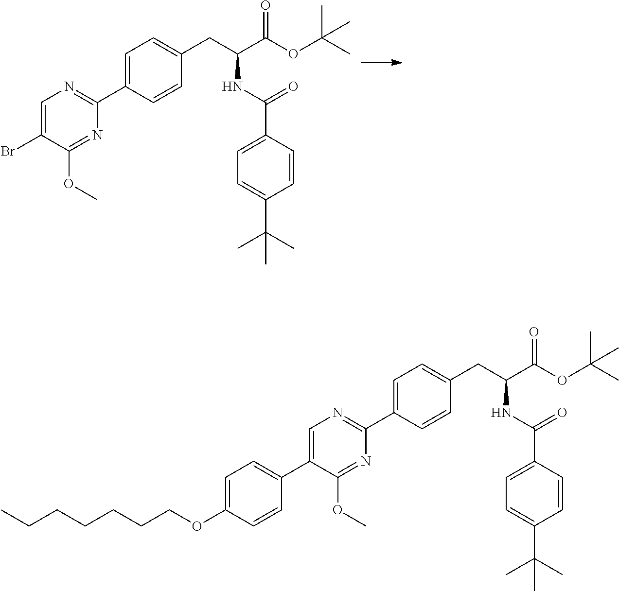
C1=C(C2=NC=C(Br)C(OC)=N2)C=CC(CC(C(OC(C)(C)C)=O)NC(=O)C2=CC=C(C(C)(C)C)C=C2)=C1.C1=C(C2=NC=C(C3=CC=C(OCCCCCCC)C=C3)C(OC)=N2)C=CC(CC(C(OC(C)(C)C)=O)NC(=O)C2=CC=C(C(C)(C)C)C=C2)=C1
